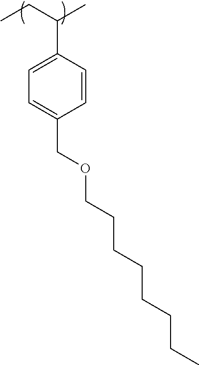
C1=CC(C(CC)C)=CC=C1COCCCCCCCC
